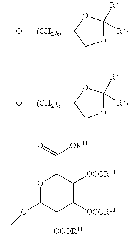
CO[(CH2)m]C1COC([R7])([R7])O1.CO[(CH2)n]C1COC([R7])([R7])O1.O1C(OC)C([OCOR11])C([OCOR11])C([OCOR11])C1C(=O)[OR11]
